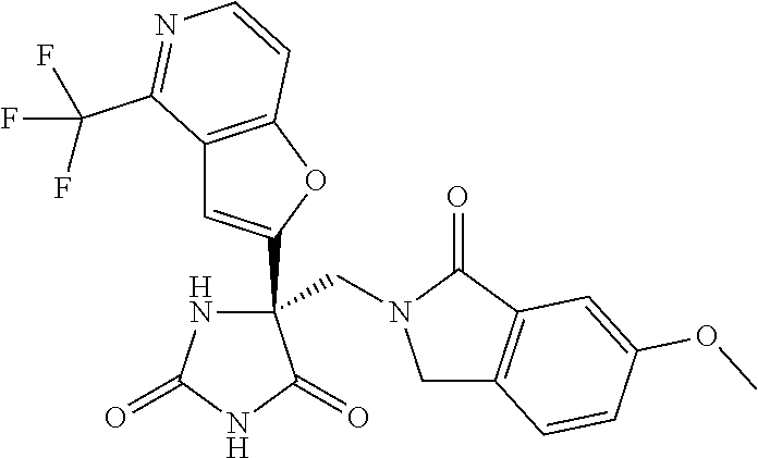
C1C2=C(C(=O)N1CC1(C3=CC4=C(O3)C=CN=C4C(F)(F)F)NC(=O)NC1=O)C=C(OC)C=C2
